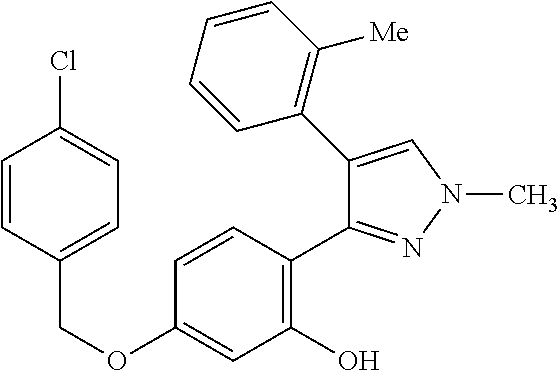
C(OC1=CC(O)=C(C2=NN(C)C=C2C2=C([Me])C=CC=C2)C=C1)C1=CC=C(Cl)C=C1
